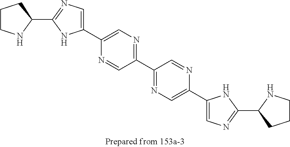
C1(C2=CN=C(C3CCCN3)N2)=CN=C(C2=NC=C(C3=CN=C(C4CCCN4)N3)N=C2)C=N1
